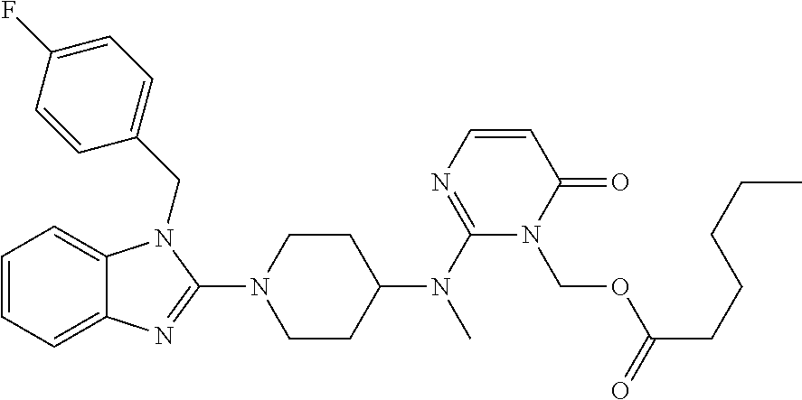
C1=CC=C2C(=C1)N(CC1=CC=C(F)C=C1)C(N1CCC(N(C3=NC=CC(=O)N3COC(CCCCC)=O)C)CC1)=N2
